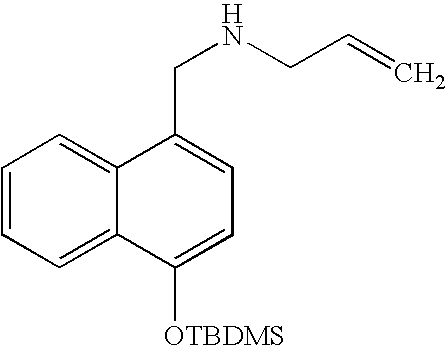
C1=CC=C2C(=C1)C(CNCC=C)=CC=C2[OTBDMS]
